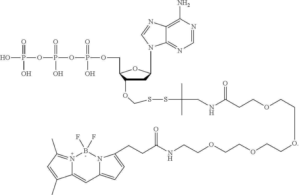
C1C(OCSSC(C)(C)CNC(CCOCCOCCOCCOCCNC(CCC2=CC=C3C=C4N(=C(C)C=C4C)B(F)(F)N32)=O)=O)C(COP(=O)(O)OP(=O)(O)OP(=O)(O)O)OC1N1C2=NC=NC(N)=C2N=C1
